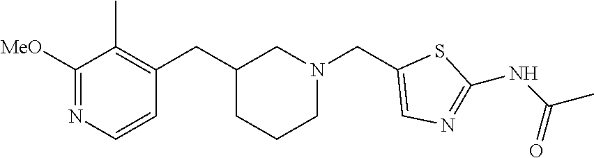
C1([MeO])=NC=CC(CC2CCCN(CC3=CN=C(NC(C)=O)S3)C2)=C1C
